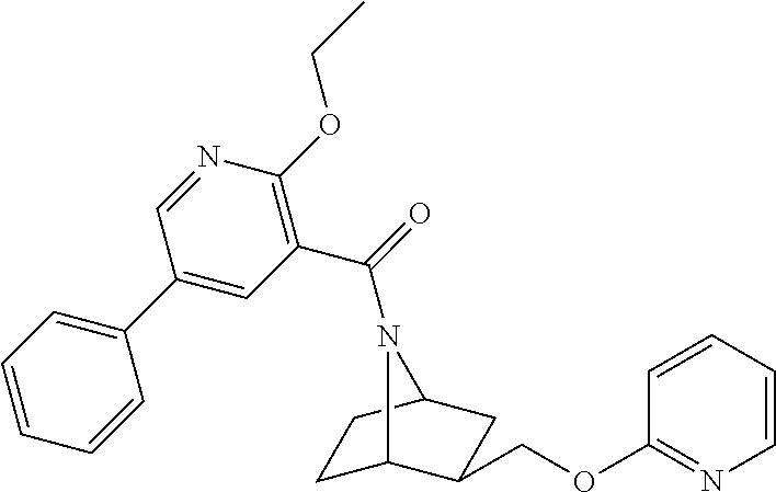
C1(OCC2C3CCC(C2)N3C(=O)C2=C(OCC)N=CC(C3=CC=CC=C3)=C2)=NC=CC=C1
